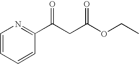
C1=CC=CC(C(CC(OCC)=O)=O)=N1
